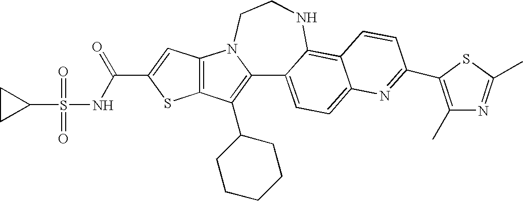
C12=C(C=C(C(NS(C3CC3)(=O)=O)=O)S1)N1C(=C2C2CCCCC2)C2=CC=C3C(=C2NCC1)C=CC(C1=C(C)N=C(C)S1)=N3
